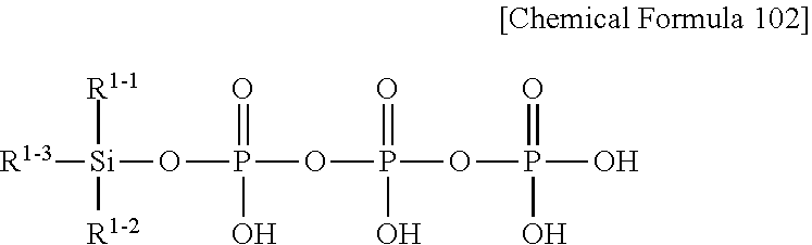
[R1-3][Si]([R1-1])([R1-2])OP(=O)(O)OP(=O)(O)OP(=O)(O)O
